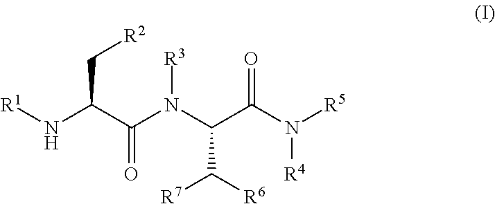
[R1]NC(C(N(C(C(N([R5])[R4])=O)C([R7])[R6])[R3])=O)C[R2]
